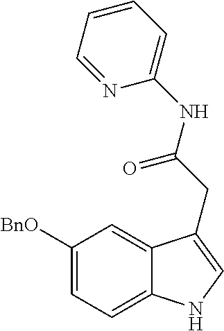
C1([BnO])=CC=C2C(=C1)C(CC(NC1=CC=CC=N1)=O)=CN2
